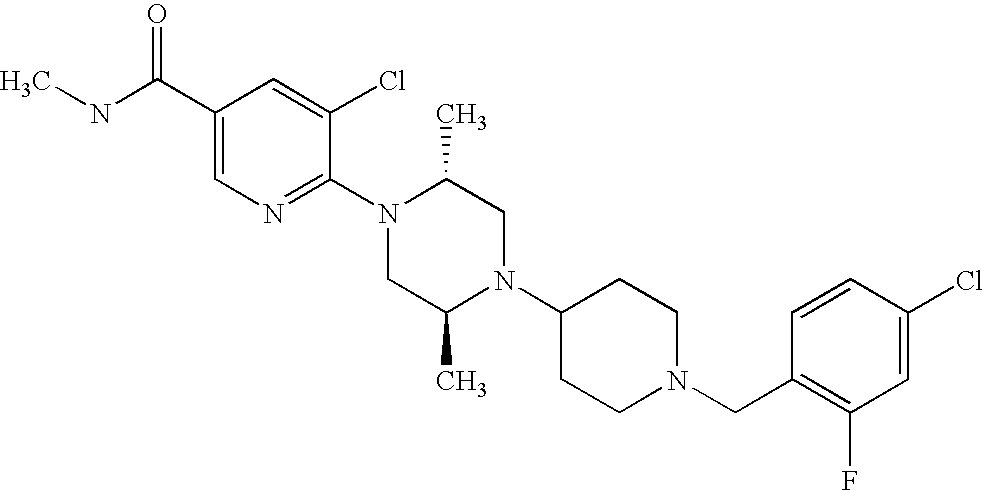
C1(CN2CCC(N3C(C)CN(C4=NC=C(C(NC)=O)C=C4Cl)C(C)C3)CC2)=C(F)C=C(Cl)C=C1
